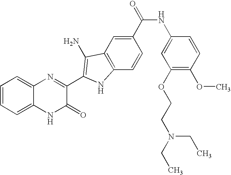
C1=C2C(=CC=C1)N=C(C1=C(N)C3=C(C=CC(C(=O)NC4=CC(OCCN(CC)CC)=C(OC)C=C4)=C3)N1)C(=O)N2
